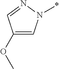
C1(OC)=CN(*)N=C1
